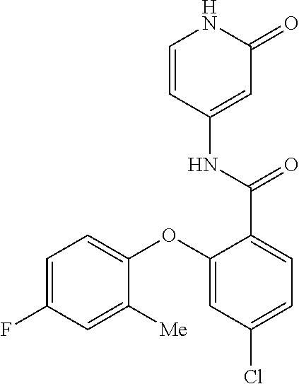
C1=CC(NC(=O)C2=CC=C(Cl)C=C2OC2=CC=C(F)C=C2[Me])=CC(=O)N1
